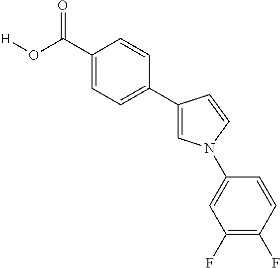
C1=C(C(O[H])=O)C=CC(C2=CN(C3=CC(F)=C(F)C=C3)C=C2)=C1
